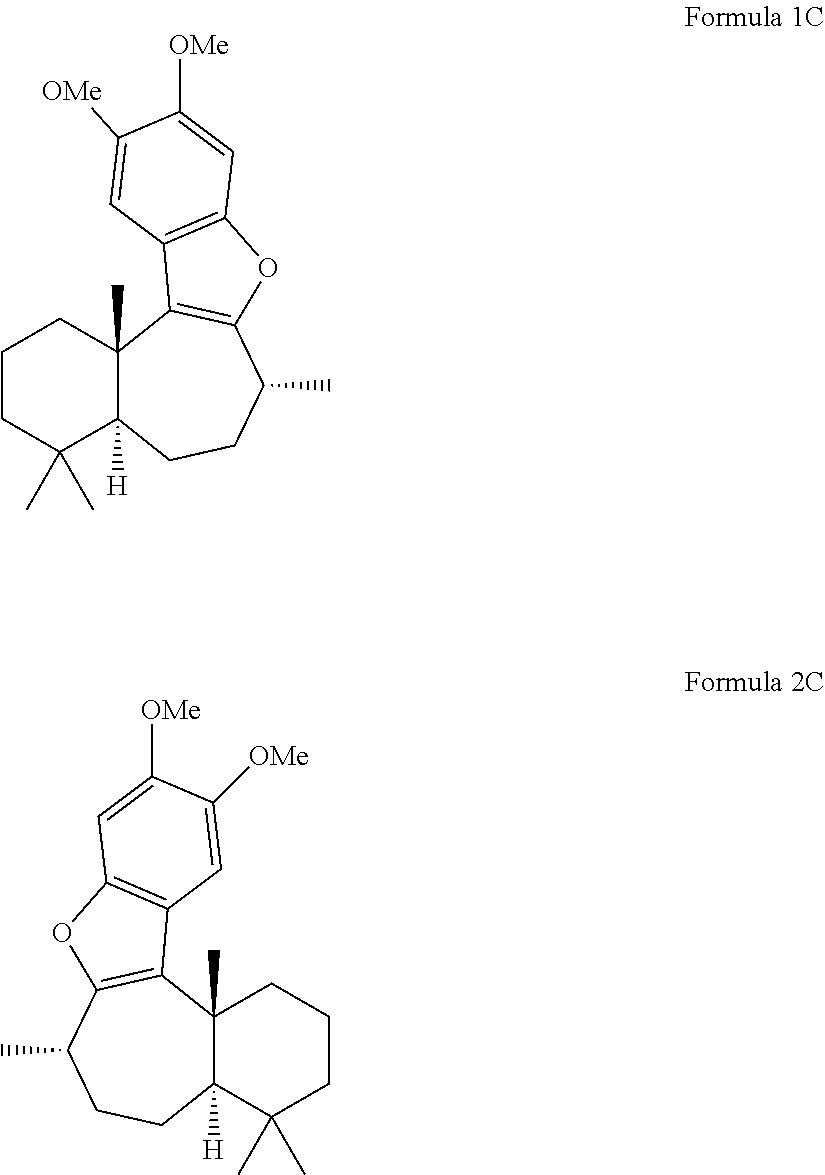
C1CC(C)(C)C2([H])C(C)(C1)C1=C(C(C)CC2)OC2=C1C=C([OMe])C([OMe])=C2.C1CC(C)(C)C2([H])C(C)(C1)C1=C(C(C)CC2)OC2=C1C=C([OMe])C([OMe])=C2
